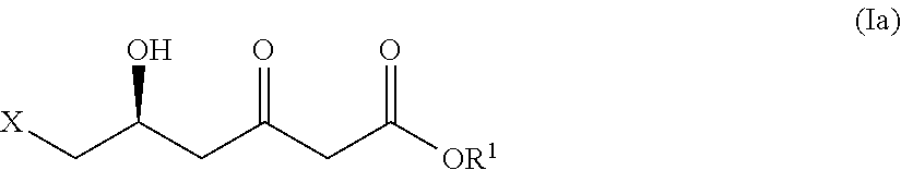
[X]CC(CC(CC([OR1])=O)=O)O
